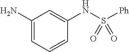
C1(N)=CC=CC(NS([Ph])(=O)=O)=C1
